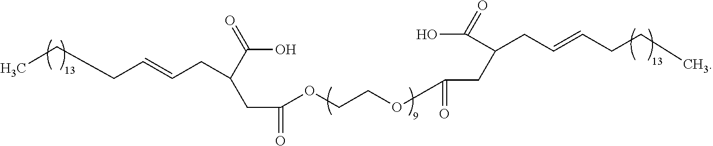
OC(C(CC(=O)OCCOC(=O)CC(C(O)=O)CC=CCCC)CC=CCCC)=O
